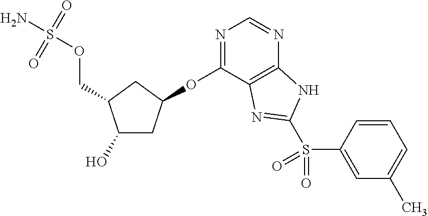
N1=C(OC2CC(O)C(COS(N)(=O)=O)C2)C2=C(N=C1)NC(S(C1=CC(C)=CC=C1)(=O)=O)=N2
